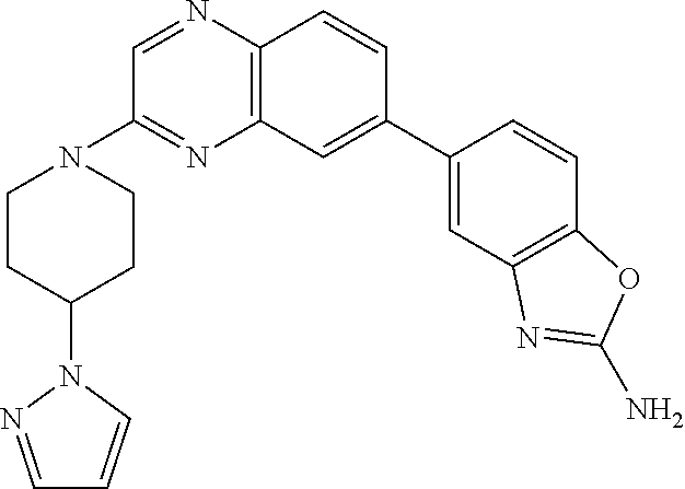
C12=C(C=CC(C3=CC4=C(C=C3)OC(N)=N4)=C1)N=CC(N1CCC(N3C=CC=N3)CC1)=N2
